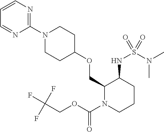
C1(N2CCC(OCC3N(C(OCC(F)(F)F)=O)CCCC3NS(N(C)C)(=O)=O)CC2)=NC=CC=N1
